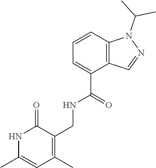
C12=C(C=CC=C1C(=O)NCC1=C(C)C=C(C)NC1=O)N(C(C)C)N=C2
